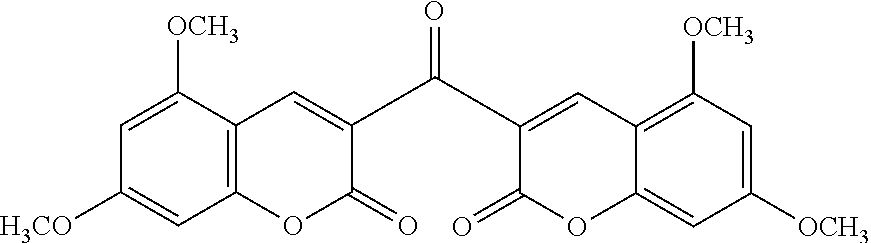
C1=C([OCH3])C2=C(C=C1[H3CO])OC(=O)C(C(C1=CC3=C([OCH3])C=C([OCH3])C=C3OC1=O)=O)=C2
